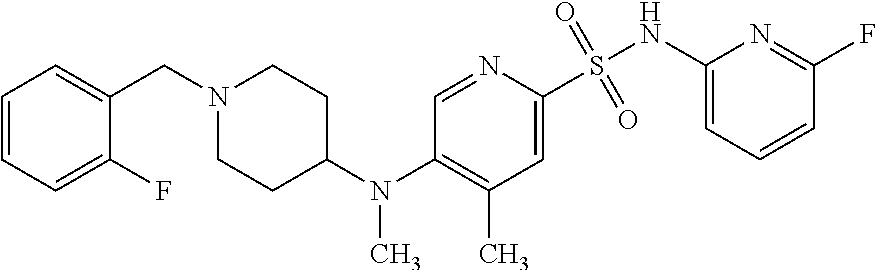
C1(NS(=O)(=O)C2=CC(C)=C(N(C)C3CCN(CC4=CC=CC=C4F)CC3)C=N2)=CC=CC(F)=N1
